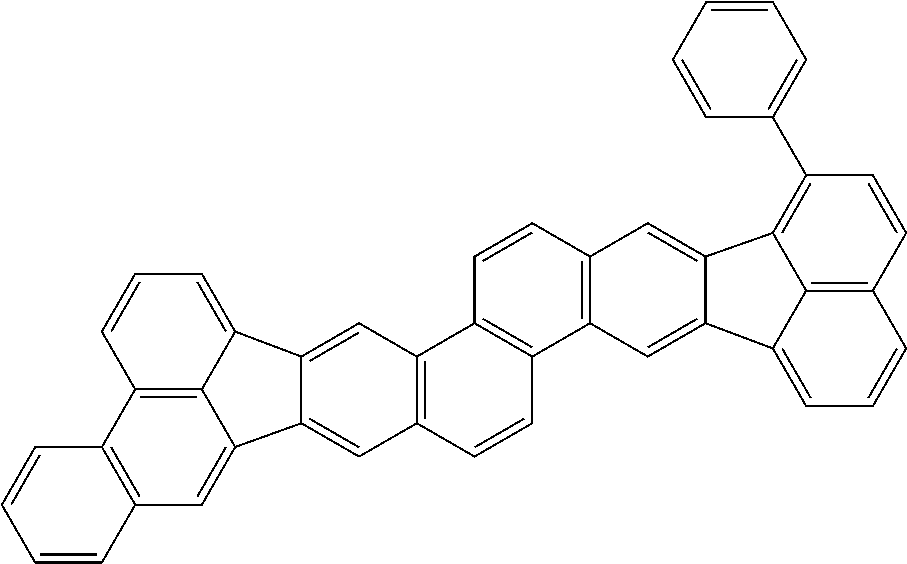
C12=C(C=C3C4=C1C=CC=C4C1=CC4=C(C=CC5=C4C=CC4=C5C=C5C(=C4)C4=C(C6=CC=CC=C6)C=CC6=C4C5=CC=C6)C=C31)C=CC=C2
